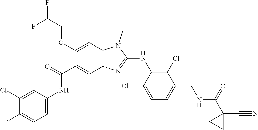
C1(Cl)=CC(NC(C2=CC3=C(C=C2OCC(F)F)N(C)C(NC2=C(Cl)C(CNC(C4(C#N)CC4)=O)=CC=C2Cl)=N3)=O)=CC=C1F
